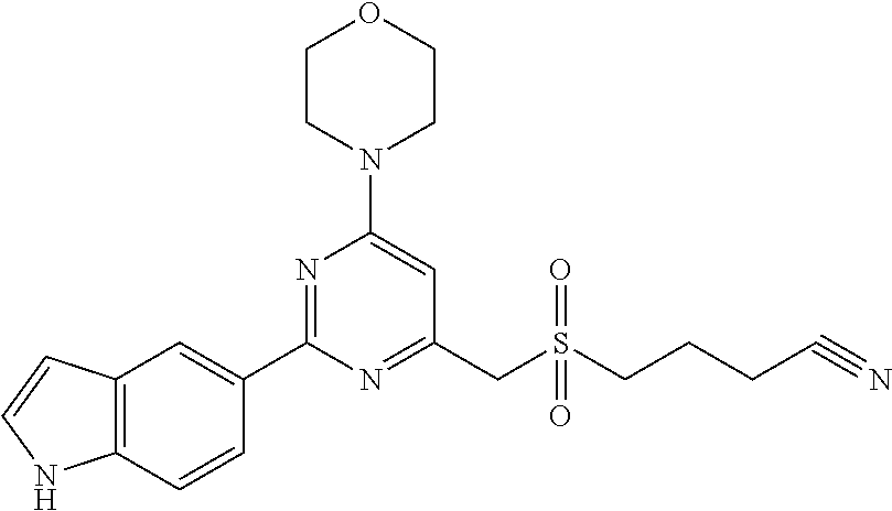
C1CN(C2=CC(CS(CCCC#N)(=O)=O)=NC(C3=CC4=C(C=C3)NC=C4)=N2)CCO1
